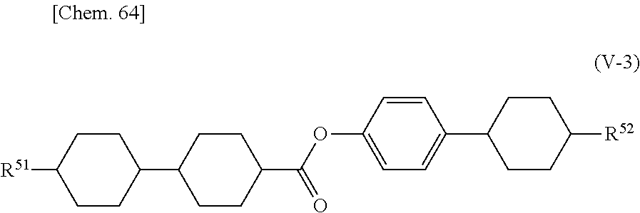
C1=C(OC(C2CCC(C3CCC([R51])CC3)CC2)=O)C=CC(C2CCC([R52])CC2)=C1
